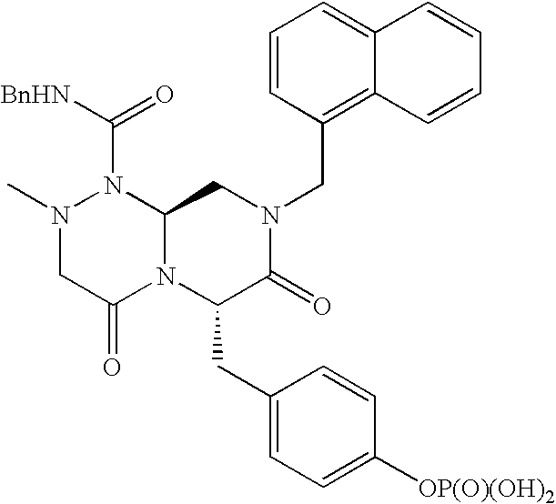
C12=CC=CC(CN3CC4N(C(CC5=CC=C([OP(O)(OH)2])C=C5)C3=O)C(=O)CN(C)N4C([BnHN])=O)=C1C=CC=C2
